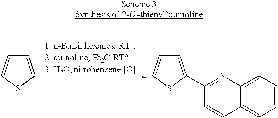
C1(C2=NC3=CC=CC=C3C=C2)=CC=CS1.C1=CC=CS1
